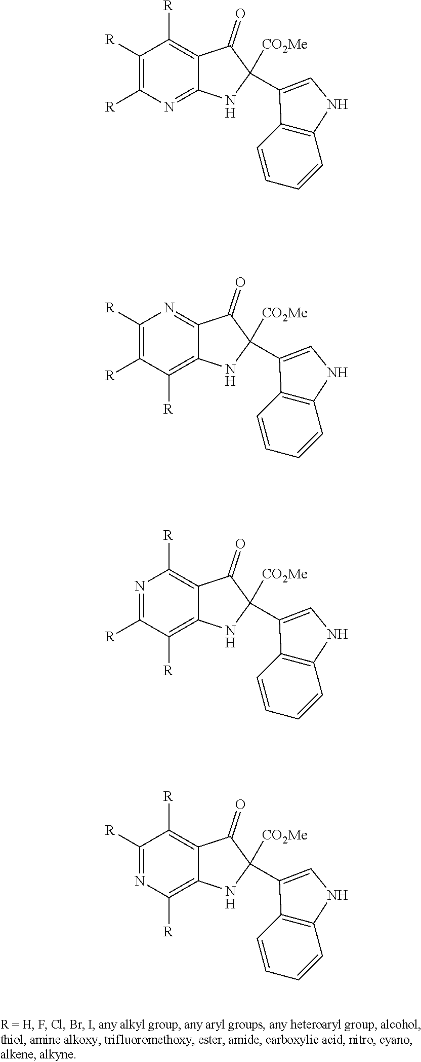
C1([R])=C([R])C([R])=C2C(=N1)C(=O)C([CO2Me])(C1=CNC3=C1C=CC=C3)N2.C1([R])=C([R])N=C2C(=C1[R])C(=O)C([CO2Me])(C1=CNC3=C1C=CC=C3)N2.N1=C([R])C([R])=C2C(=C1[R])C(=O)C([CO2Me])(C1=CNC3=C1C=CC=C3)N2.C1([R])=NC([R])=C2C(=C1[R])C(=O)C([CO2Me])(C1=CNC3=C1C=CC=C3)N2
